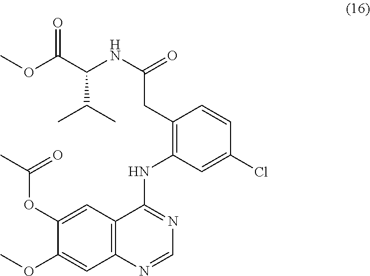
C1(CC(NC(C(OC)=O)C(C)C)=O)=C(NC2=NC=NC3=C2C=C(OC(C)=O)C(OC)=C3)C=C(Cl)C=C1
